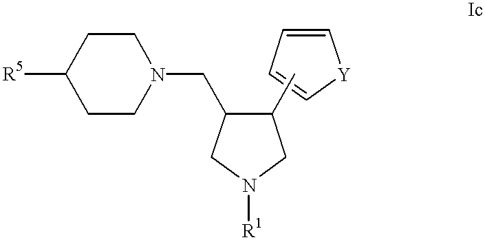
[R5]C1CCN(CC2CN([R1])CC2C)CC1.C1=CC=C[Y]1
